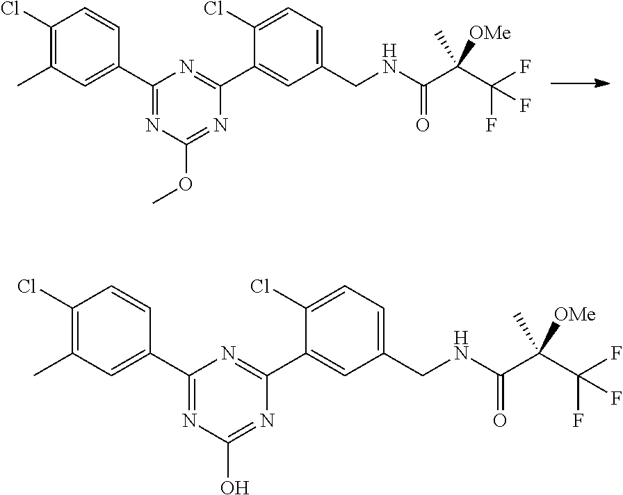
C1(Cl)=C(C)C=C(C2=NC(OC)=NC(C3=CC(CNC(C(C(F)(F)F)(C)[OMe])=O)=CC=C3Cl)=N2)C=C1.C1(Cl)=C(C)C=C(C2=NC(O)=NC(C3=CC(CNC(C(C(F)(F)F)(C)[OMe])=O)=CC=C3Cl)=N2)C=C1
